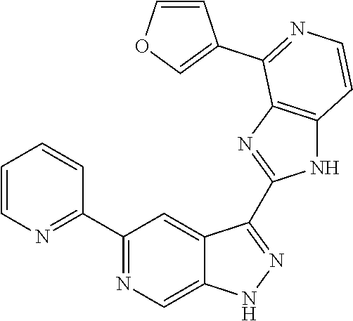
C1(C2=NC=C3C(=C2)C(C2=NC4=C(N2)C=CN=C4C2=COC=C2)=NN3)=NC=CC=C1
